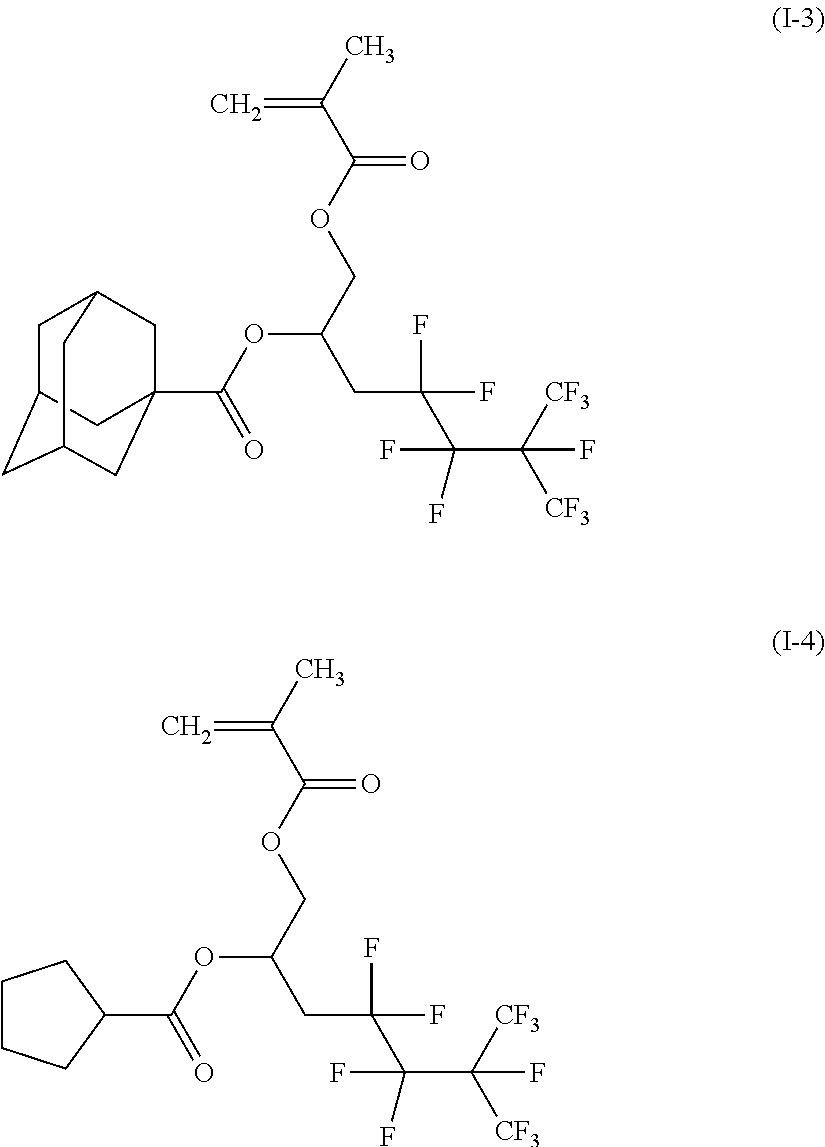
C(C(C)=C)(=O)OCC(OC(=O)C12CC3CC(CC(C1)C3)C2)CC(F)(F)C(F)(C([CF3])([CF3])F)F.C(C(C)=C)(=O)OCC(OC(=O)C1CCCC1)CC(F)(F)C(F)(C([CF3])([CF3])F)F
